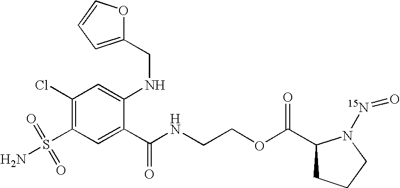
C1(Cl)=C(S(=O)(=O)N)C=C(C(NCCOC(C2CCCN2[15N]=O)=O)=O)C(NCC2=CC=CO2)=C1
